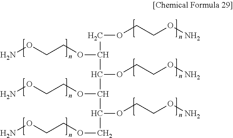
C(C(C(C(C(COCCON)OCCON)OCCON)OCCON)OCCON)OCCON
